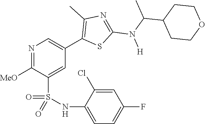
N1=C([MeO])C(S(NC2=CC=C(F)C=C2Cl)(=O)=O)=CC(C2=C(C)N=C(N(C(C)C3CCOCC3)[H])S2)=C1
